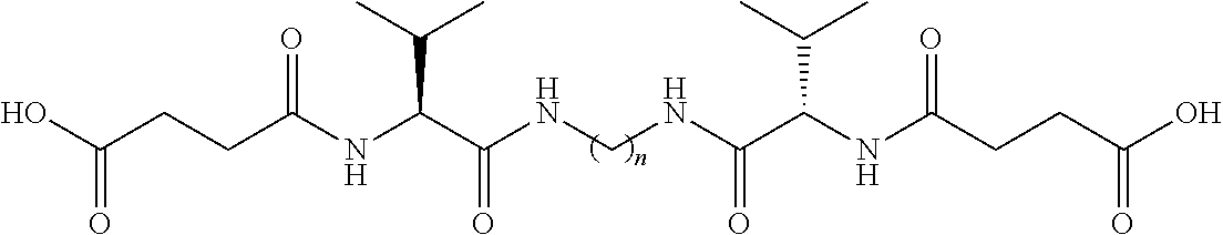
O=C(O)CCC(NC(C(NCNC(C(NC(CCC(O)=O)=O)C(C)C)=O)=O)C(C)C)=O
